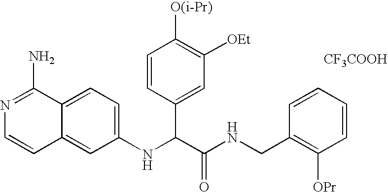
C1(NC(C(NCC2=C([OPr])C=CC=C2)=O)C2=CC([OEt])=C([O(i-Pr)])C=C2)=CC=C2C(=C1)C=CN=C2N.[CF3COOH]
